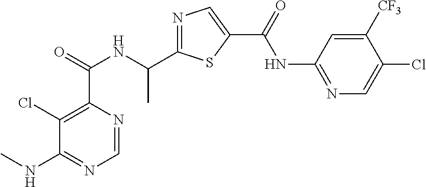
N1=C(C(NC(C2=C(Cl)C(NC)=NC=N2)=O)C)SC(C(=O)NC2=NC=C(Cl)C([CF3])=C2)=C1
